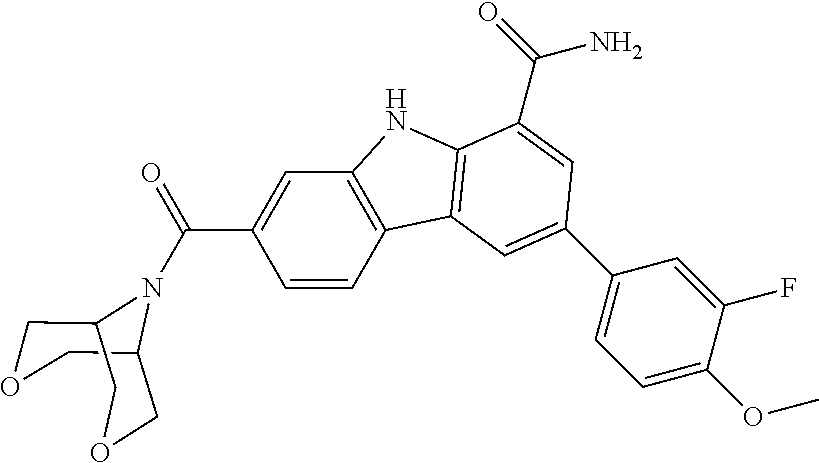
C12=C(C=CC(C(=O)N3C4COCC3COC4)=C1)C1=C(N2)C(C(N)=O)=CC(C2=CC=C(OC)C(F)=C2)=C1
